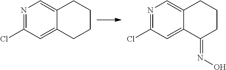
N1=C(Cl)C=C2C(=C1)CCCC2.N1=C(Cl)C=C2C(=C1)CCCC2=NO
